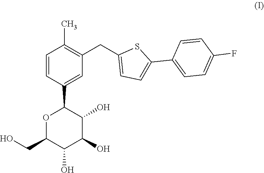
C1=CC(C2OC(CO)C(O)C(O)C2O)=CC(CC2=CC=C(C3=CC=C(F)C=C3)S2)=C1C
